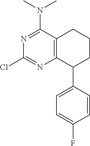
C1=CC(F)=CC=C1C1CCCC2=C1N=C(Cl)N=C2N(C)C
